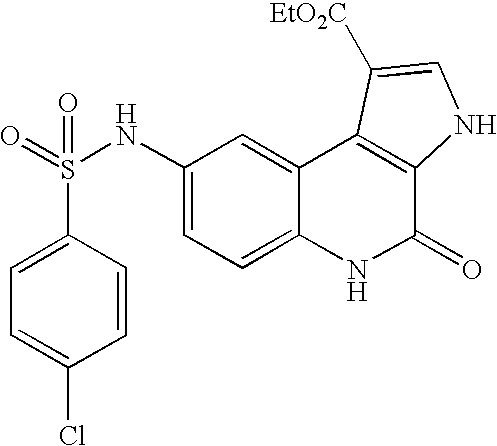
C1(S(=O)(NC2=CC=C3C(=C2)C2=C(C(=O)N3)NC=C2[EtO2C])=O)=CC=C(Cl)C=C1
